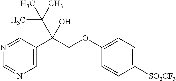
C1=C(C(COC2=CC=C([SO2CF3])C=C2)(C(C)(C)C)O)C=NC=N1
